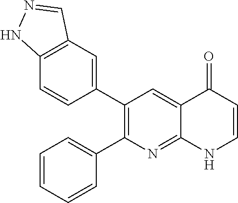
C12=C(C=C(C3=C(C4=CC=CC=C4)N=C4C(=C3)C(=O)C=CN4)C=C1)C=NN2
